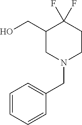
OCC1CN(CC2=CC=CC=C2)CCC1(F)F
